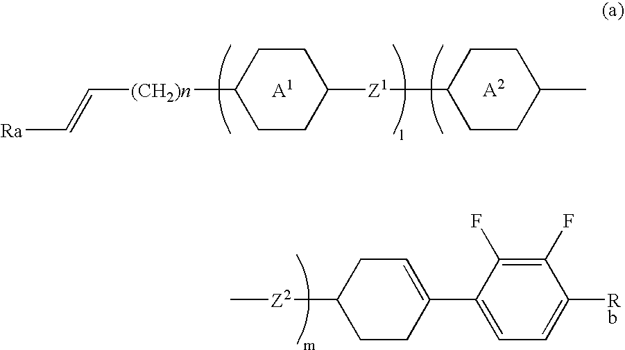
[Ra]C=C[(CH2)n]C1CCC([Z1]C2CCC(C)CC2)CC1.[Z2](C1CCC(C2=CC=C([Rb])C(F)=C2F)=CC1)C
